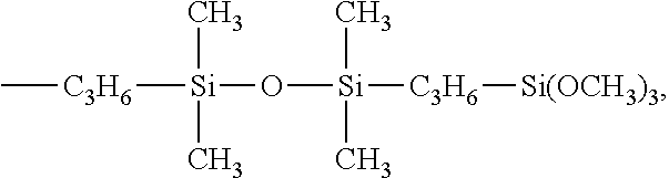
[Si](C)(C)(O[Si](C)(C)[C3H6][Si(OCH3)3])[C3H6]C
